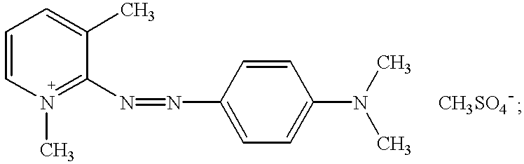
C1=CN(C)=C(N=NC2=CC=C(N(C)C)C=C2)C(C)=C1.[CH3SO4]
